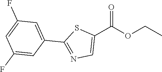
C1(C(OCC)=O)=CN=C(C2=CC(F)=CC(F)=C2)S1
